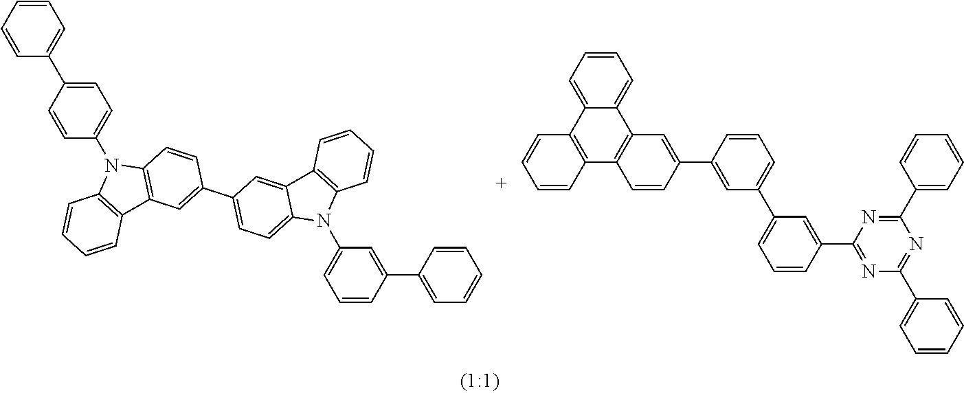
C1(N2C3=C(C4=CC(C5=CC6=C(N(C7=CC=C(C8=CC=CC=C8)C=C7)C7=C6C=CC=C7)C=C5)=CC=C24)C=CC=C3)=CC=CC(C2=CC=CC=C2)=C1.C12=CC=CC=C1C1=C(C3=C2C=CC=C3)C=CC(C2=CC(C3=CC=CC(C4=NC(C5=CC=CC=C5)=NC(C5=CC=CC=C5)=N4)=C3)=CC=C2)=C1
